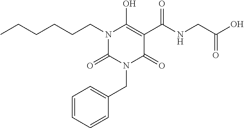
C(N1C(=O)N(CC2=CC=CC=C2)C(=O)C(C(NCC(O)=O)=O)=C1O)CCCCC
